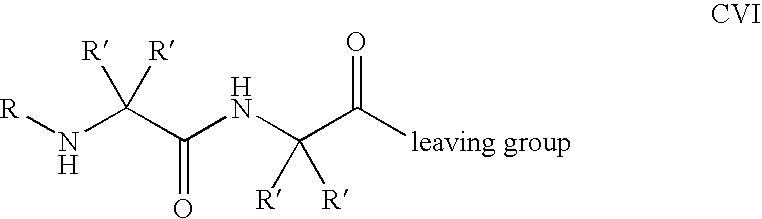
[R]NC(C(NC(C([leaving group])=O)([R])[R])=O)([R])[R]
